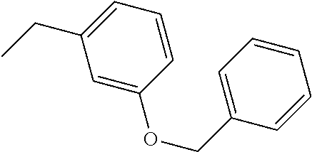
C1(CC)=CC=CC(OCC2=CC=CC=C2)=C1
